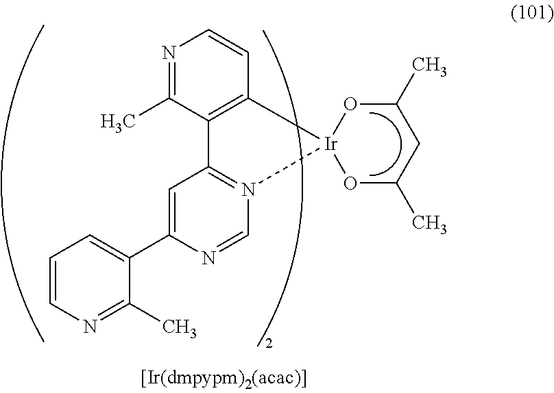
N1=C(C)C2=C(C=C1)[Ir]1(N3=C2C=C(C2=CC=CN=C2C)N=C3)OC(C)CC(C)O1
